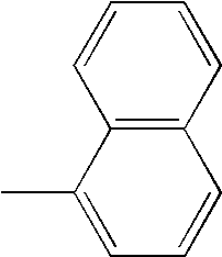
C12=C(C=CC=C1)C=CC=C2C
